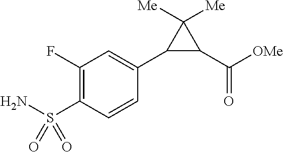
C1(F)=C(S(N)(=O)=O)C=CC(C2C(C(=O)[OMe])C2([Me])[Me])=C1
